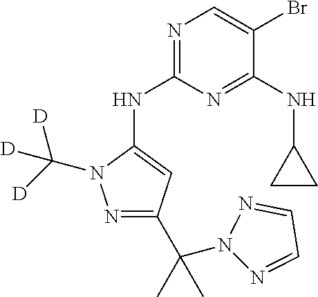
N1=C(NC2=CC(C(C)(N3N=CC=N3)C)=NN2C([D])([D])[D])N=C(NC2CC2)C(Br)=C1
